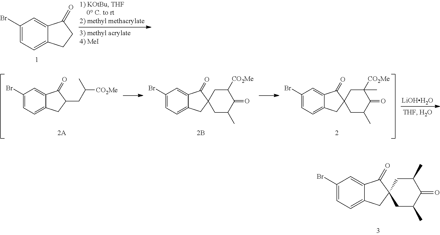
C1(Br)=CC=C2C(=C1)C(=O)CC2.C1(Br)=CC=C2C(=C1)C(=O)C(CC([CO2Me])C)C2.C1(Br)=CC=C2C(=C1)C(=O)C1(C2)CC(C)C(=O)C([CO2Me])C1.C1(Br)=CC=C2C(=C1)C(=O)C1(C2)CC(C)C(=O)C([CO2Me])(C)C1.[LiOHH2O].C1(Br)=CC=C2C(=C1)C(=O)C1(C2)CC(C)C(=O)C(C)C1
